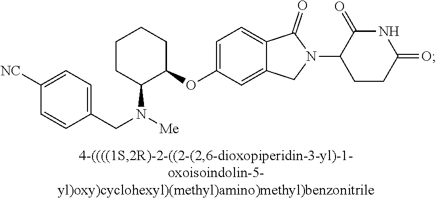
C1(CN(C2C(OC3=CC=C4C(=C3)CN(C3CCC(=O)NC3=O)C4=O)CCCC2)[Me])=CC=C([NC])C=C1
